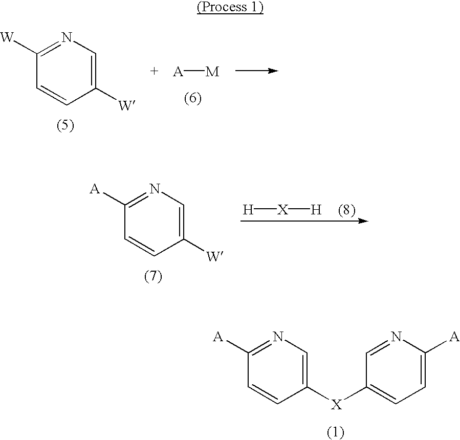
C1([W])=CN=C([W])C=C1.[A][M].C1([W])=CN=C([A])C=C1.[H][X][H].C1([X]C2=CC=C([A])N=C2)=CN=C([A])C=C1
